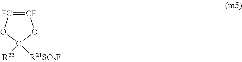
[CF]1=[FC]OC([R22])([R21SO2F])O1
